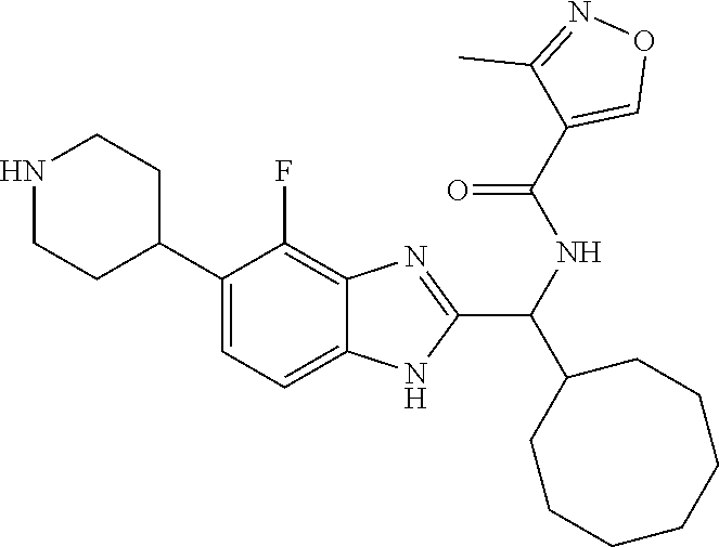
C1(C2CCNCC2)=CC=C2C(=C1F)N=C(C(NC(=O)C1=CON=C1C)C1CCCCCCC1)N2
